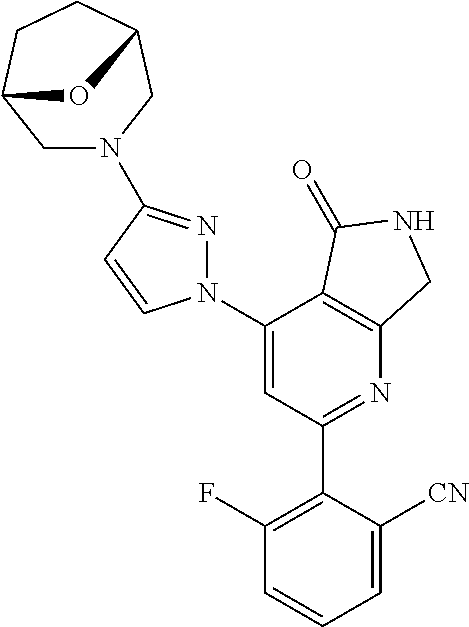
C1(C2=C(F)C=CC=C2[CN])=NC2=C(C(N3N=C(N4CC5CCC(C4)O5)C=C3)=C1)C(=O)NC2
